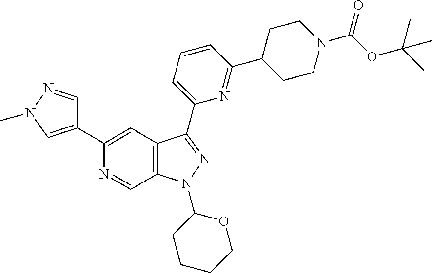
N1=CC2=C(C=C1C1=CN(C)N=C1)C(C1=CC=CC(C3CCN(C(OC(C)(C)C)=O)CC3)=N1)=NN2C1CCCCO1
